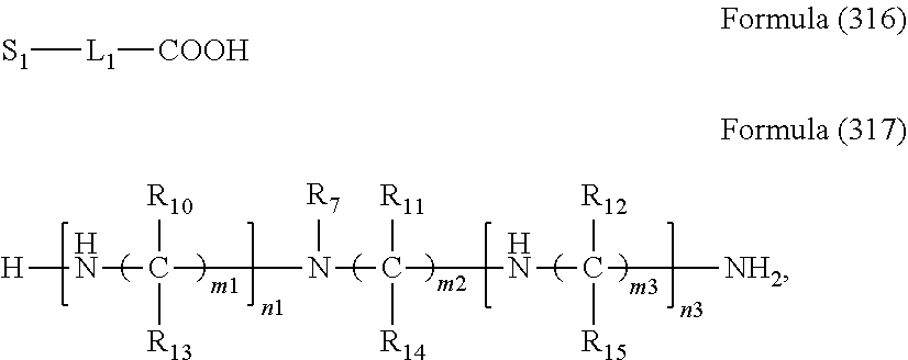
[H]NC(N(C(NC([NH2])([R12])[R15])([R11])[R14])[R7])([R10])[R13].[S1][L1][COOH]
